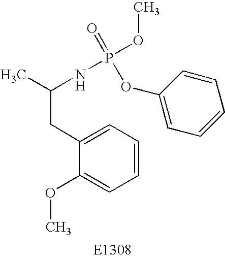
CC(NP(OC)(OC1=CC=CC=C1)=O)CC1=CC=CC=C1OC
